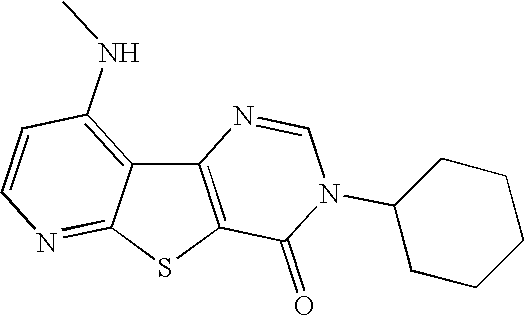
C12=C(SC3=NC=CC(NC)=C13)C(=O)N(C1CCCCC1)C=N2
